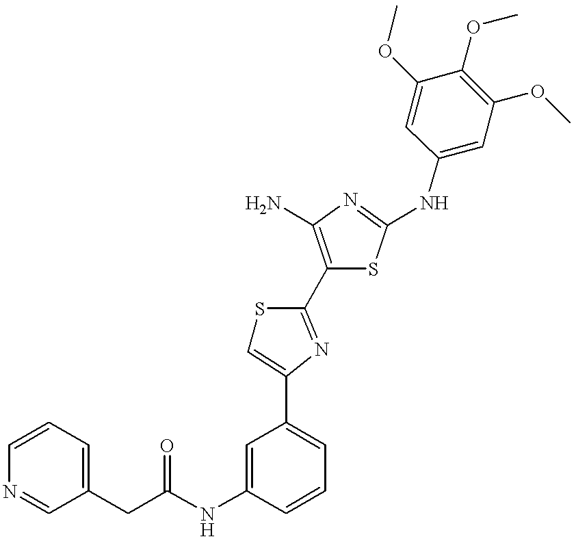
C(NC1=CC(C2=CSC(C3=C(N)N=C(NC4=CC(OC)=C(OC)C(OC)=C4)S3)=N2)=CC=C1)(=O)CC1=CC=CN=C1
